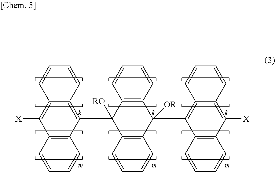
C12=C(C=CC=C1)C([X])=C1C(=C2C2([RO])C3=C(C(C4=C5C(=C([X])C6=C4C=CC=C6)C=CC=C5)([OR])C4=C2C=CC=C4)C=CC=C3)C=CC=C1
